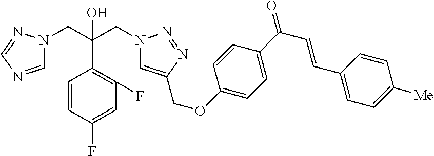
C(C1=C(F)C=C(F)C=C1)(CN1C=C(COC2=CC=C(C(C=CC3=CC=C([Me])C=C3)=O)C=C2)N=N1)(CN1C=NC=N1)O
